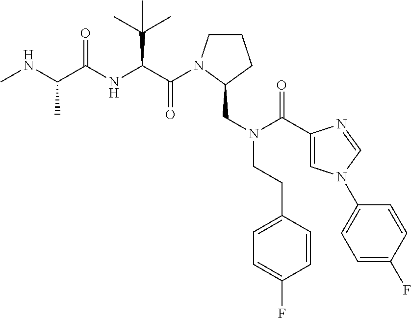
C(=O)(C(C(C)(C)C)NC(=O)C(C)NC)N1CCCC1CN(CCC1=CC=C(F)C=C1)C(=O)C1=CN(C2=CC=C(F)C=C2)C=N1
